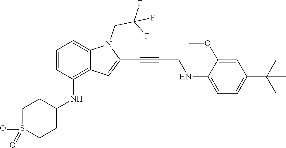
C1=C(NCC#CC2=CC3=C(NC4CCS(=O)(=O)CC4)C=CC=C3N2CC(F)(F)F)C(OC)=CC(C(C)(C)C)=C1
